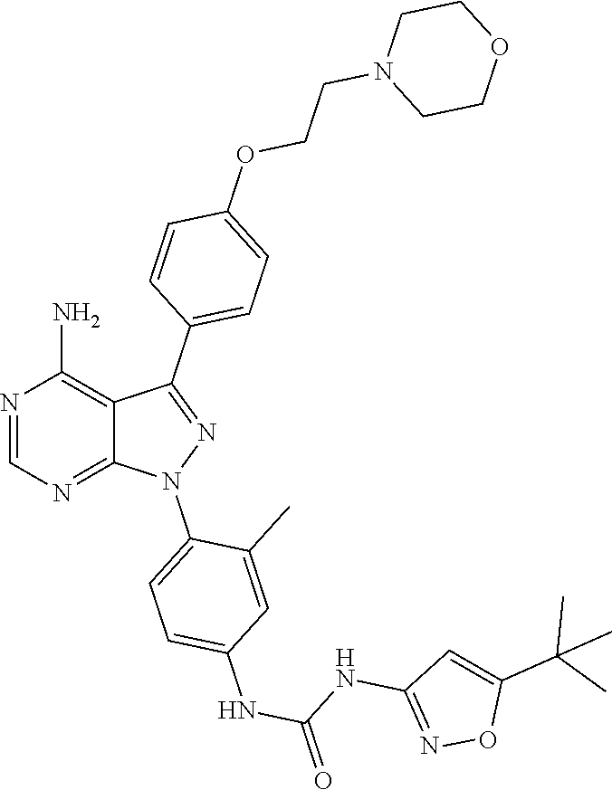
N1=CN=C2C(=C1N)C(C1=CC=C(OCCN3CCOCC3)C=C1)=NN2C1=CC=C(NC(NC2=NOC(C(C)(C)C)=C2)=O)C=C1C
